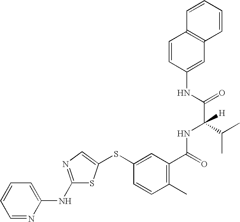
C1=NC(NC2=NC=C(SC3=CC(C(=O)NC(C(NC4=CC5=C(C=C4)C=CC=C5)=O)(C(C)C)[H])=C(C)C=C3)S2)=CC=C1
